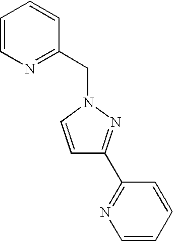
C(N1C=CC(C2=NC=CC=C2)=N1)C1=NC=CC=C1
